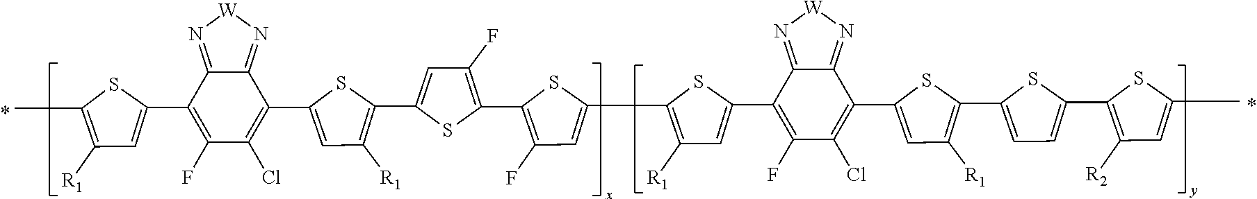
C1(C2=C(F)C(Cl)=C(C3=CC([R1])=C(C4=CC(F)=C(C5=C(F)C=C(C6=C([R1])C=C(C7=C(F)C(Cl)=C(C8=CC([R1])=C(C9=CC=C(C%10=C([R2])C=C(C)S%10)S9)S8)C8=N[W]N=C78)S6)S5)S4)S3)C3=N[W]N=C23)=CC([R1])=C(C)S1
